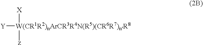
[Y][W(CR1R2)nArCR3R4N(R5)(CR6R7)nR8]([X])[z]
